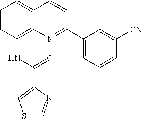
N(C1=C2C(=CC=C1)C=CC(C1=CC=CC([CN])=C1)=N2)C(C1=CSC=N1)=O
